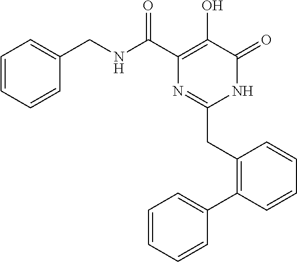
C1(C(NCC2=CC=CC=C2)=O)=C(O)C(=O)NC(CC2=C(C3=CC=CC=C3)C=CC=C2)=N1
